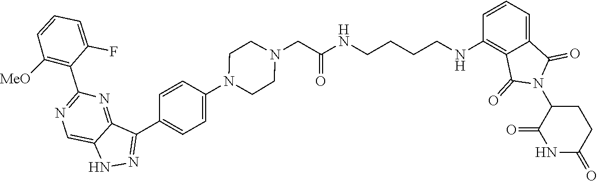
C1CN(C2=CC=C(C3=NNC4=CN=C(C5=C([MeO])C=CC=C5F)N=C43)C=C2)CCN1CC(=O)NCCCCNC1=C2C(=CC=C1)C(=O)N(C1C(=O)NC(=O)CC1)C2=O
